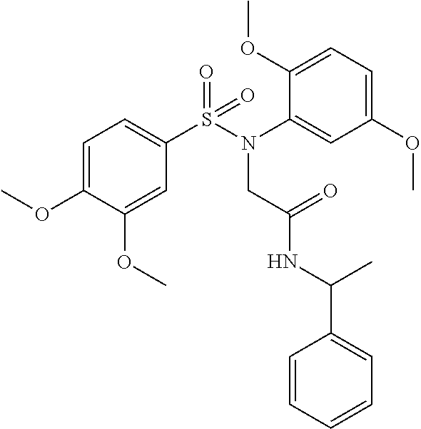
C1=C(OC)C(OC)=CC(S(N(C2=CC(OC)=CC=C2OC)CC(NC(C2=CC=CC=C2)C)=O)(=O)=O)=C1
